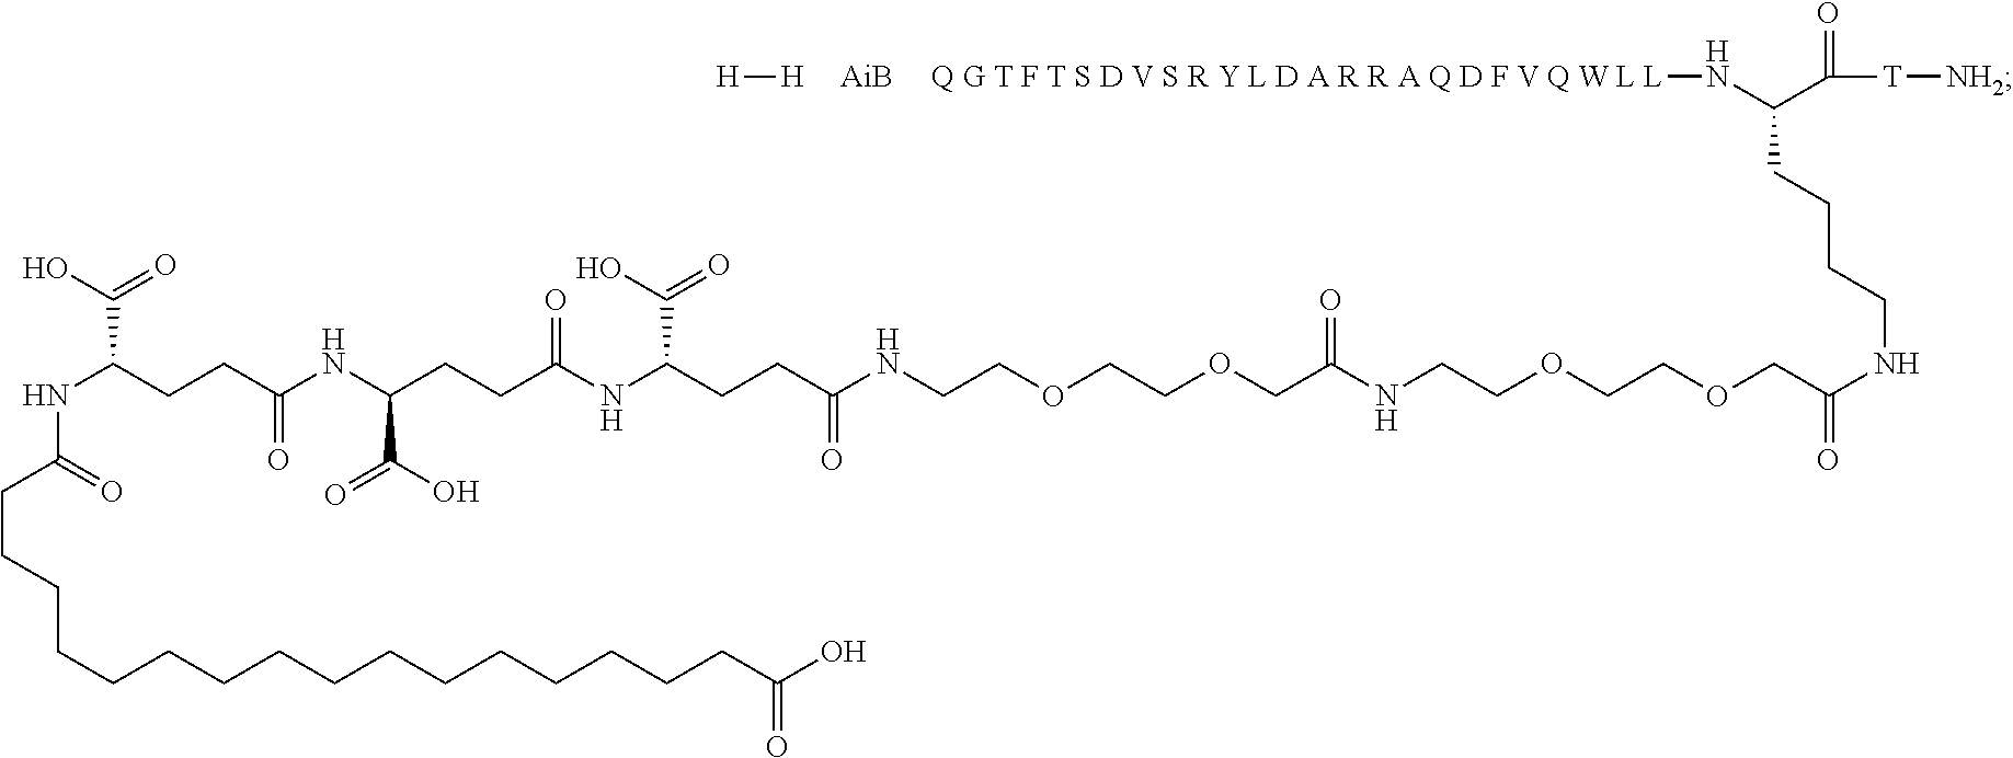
N(C(CCC(NC(CCC(NC(CCC(NCCOCCOCC(NCCOCCOCC(NCCCCC(N[Q G T F T S D V S R Y L D A R R A Q D F V Q W L L])C([T][NH2])=O)=O)=O)=O)C(O)=O)=O)C(O)=O)=O)C(O)=O)C(CCCCCCCCCCCCCCCCC(O)=O)=O.[H][H].[AiB]
